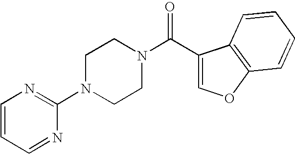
C1(N2CCN(C(C3=COC4=C3C=CC=C4)=O)CC2)=NC=CC=N1
